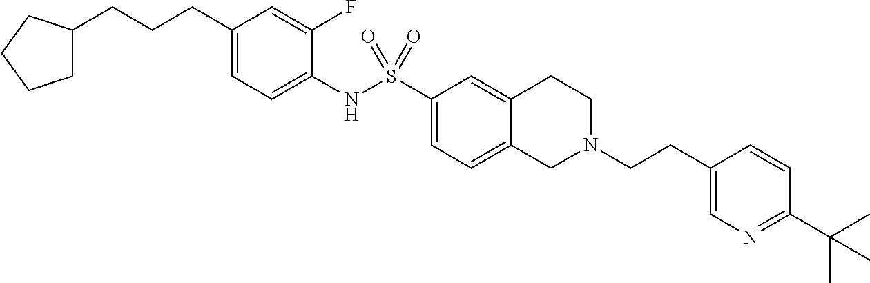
C1(CCCC2CCCC2)=CC=C(NS(C2=CC=C3C(=C2)CCN(CCC2=CN=C(C(C)(C)C)C=C2)C3)(=O)=O)C(F)=C1
